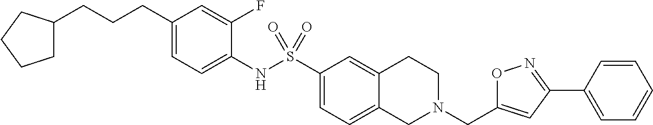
C1(CCCC2CCCC2)=CC=C(NS(C2=CC=C3C(=C2)CCN(CC2=CC(C4=CC=CC=C4)=NO2)C3)(=O)=O)C(F)=C1
